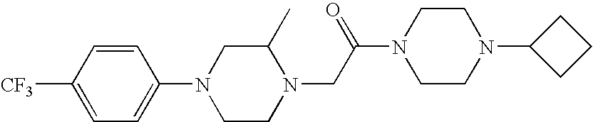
N1(C2=CC=C([CF3])C=C2)CCN(CC(N2CCN(C3CCC3)CC2)=O)C(C)C1
